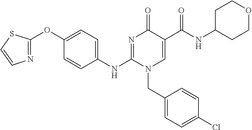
N1=C(OC2=CC=C(NC3=NC(=O)C(C(NC4CCOCC4)=O)=CN3CC3=CC=C(Cl)C=C3)C=C2)SC=C1
